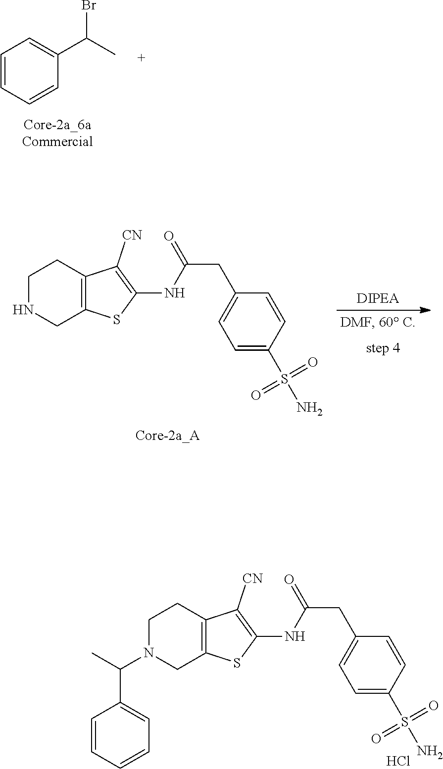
C1=CC=CC(C(C)Br)=C1.C(C1=CC=C(S(N)(=O)=O)C=C1)C(=O)NC1=C([CN])C2=C(S1)CNCC2.O=C(CC1=CC=C(S(N)(=O)=O)C=C1)NC1=C([CN])C2=C(S1)CN(C(C)C1=CC=CC=C1)CC2.Cl
